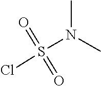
N(C)(S(Cl)(=O)=O)C
